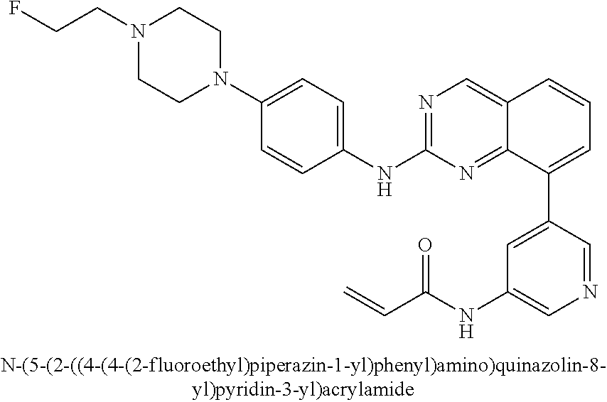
N1=CC(C2=CC=CC3=CN=C(NC4=CC=C(N5CCN(CCF)CC5)C=C4)N=C23)=CC(NC(C=C)=O)=C1
